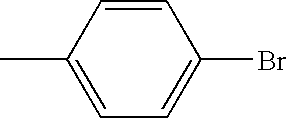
C1=C(C)C=CC(Br)=C1
